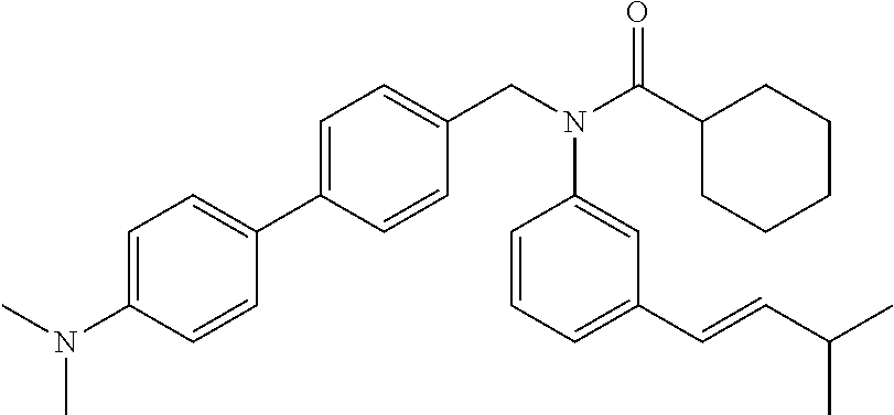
C1=C(C2=CC=C(N(C)C)C=C2)C=CC(CN(C(C2CCCCC2)=O)C2=CC(C=CC(C)C)=CC=C2)=C1
